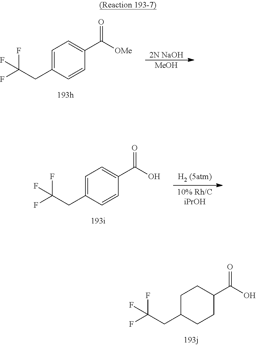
C1CC(C(O)=O)CCC1CC(F)(F)F.C1=C(CC(F)(F)F)C=CC(C([OMe])=O)=C1.[2N NaOH].[MeOH].C1=C(CC(F)(F)F)C=CC(C(O)=O)=C1
